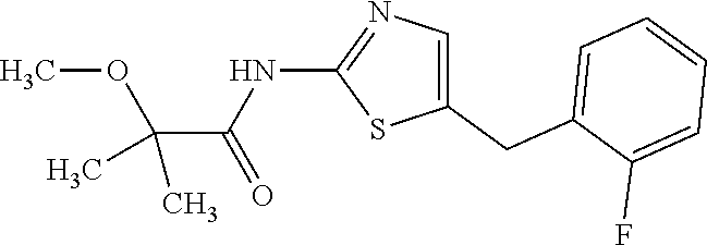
C1(CC2=CC=CC=C2F)=CN=C(NC(=O)C(OC)(C)C)S1
